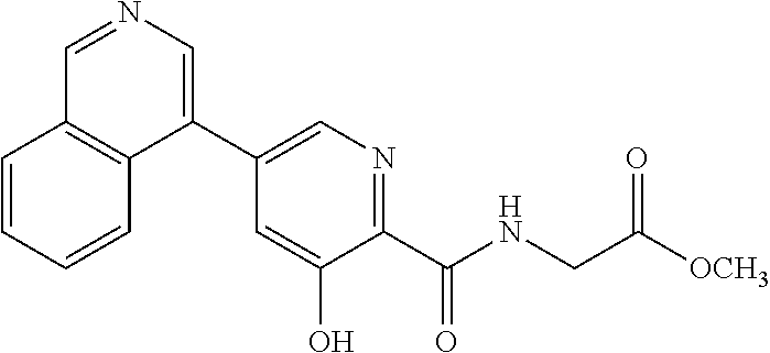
C1(C2=CN=C(C(NCC([OCH3])=O)=O)C(O)=C2)=CN=CC2=C1C=CC=C2
